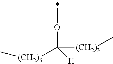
COC([(CH2)3]C)([H])[(CH2)3]C
